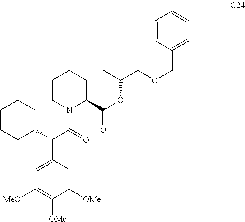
C1([MeO])=C([OMe])C([OMe])=CC(C(C2CCCCC2)C(=O)N2C(C(OC(COCC3=CC=CC=C3)C)=O)CCCC2)=C1
